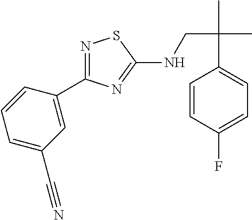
N1=C(C2=CC(C#N)=CC=C2)N=C(NCC(C)(C)C2=CC=C(F)C=C2)S1
